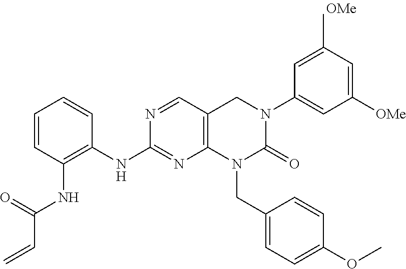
N1=CC2=C(N=C1NC1=C(NC(C=C)=O)C=CC=C1)N(CC1=CC=C(OC)C=C1)C(=O)N(C1=CC([OMe])=CC(C)=C1)C2
